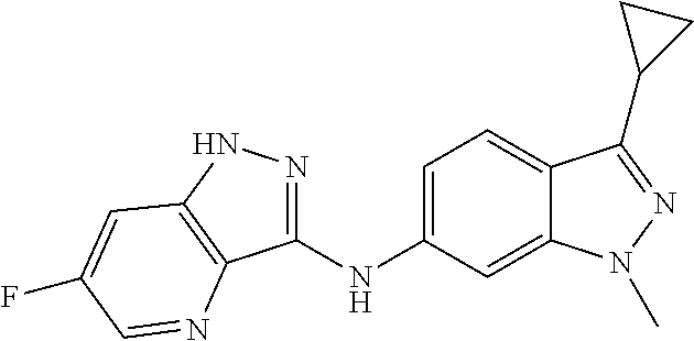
C1(NC2=CC=C3C(=C2)N(C)N=C3C2CC2)=NNC2=C1N=CC(F)=C2
